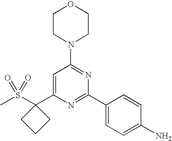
C1CN(C2=NC(C3=CC=C(N)C=C3)=NC(C3(S(=O)(=O)C)CCC3)=C2)CCO1
